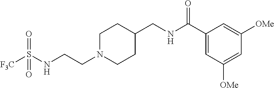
N(CCN1CCC(CNC(C2=CC([OMe])=CC([OMe])=C2)=O)CC1)S([F3C])(=O)=O
